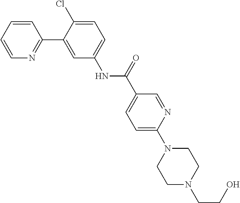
C1=CN=C(C2=CC(NC(C3=CC=C(N4CCN(CCO)CC4)N=C3)=O)=CC=C2Cl)C=C1
